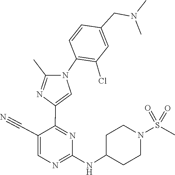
C1(NC2CCN(S(=O)(=O)C)CC2)=NC=C(C#N)C(C2=CN(C3=C(Cl)C=C(CN(C)C)C=C3)C(C)=N2)=N1
